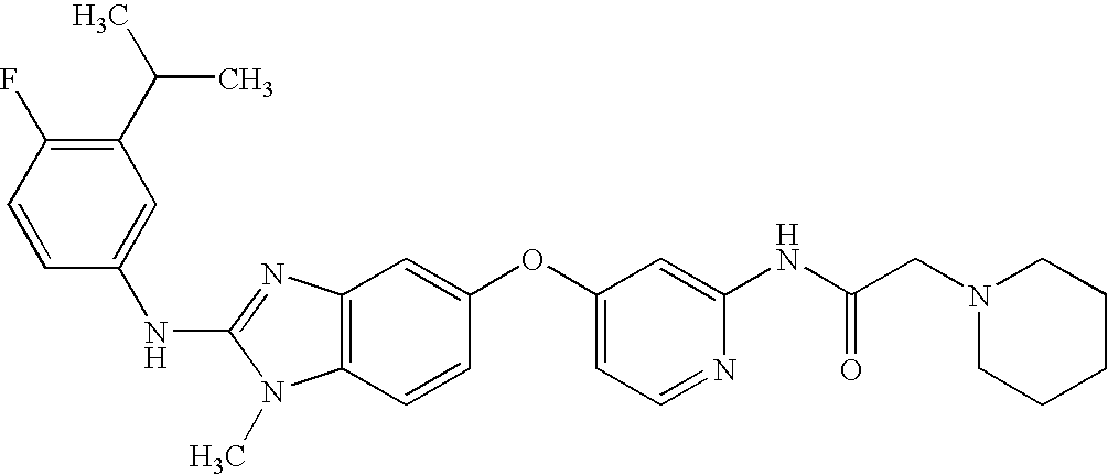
N(C1=NC2=C(N1C)C=CC(OC1=CC=NC(NC(CN3CCCCC3)=O)=C1)=C2)C1=CC(C(C)C)=C(F)C=C1
